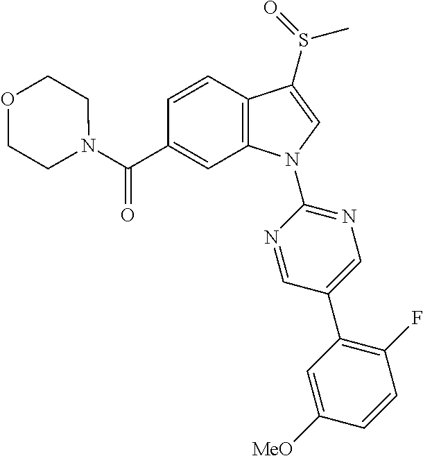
C(C1=CC2=C(C=C1)C(S(C)=O)=CN2C1=NC=C(C2=C(F)C=CC([MeO])=C2)C=N1)(=O)N1CCOCC1
